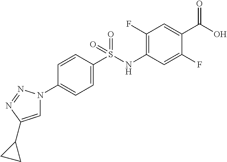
C1=C(C2CC2)N=NN1C1=CC=C(S(NC2=C(F)C=C(C(O)=O)C(F)=C2)(=O)=O)C=C1
